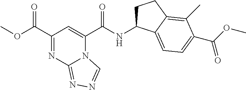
N(C(C1=CC(C(OC)=O)=NC2=NN=CN12)=O)C1CCC2=C(C)C(C(OC)=O)=CC=C12
